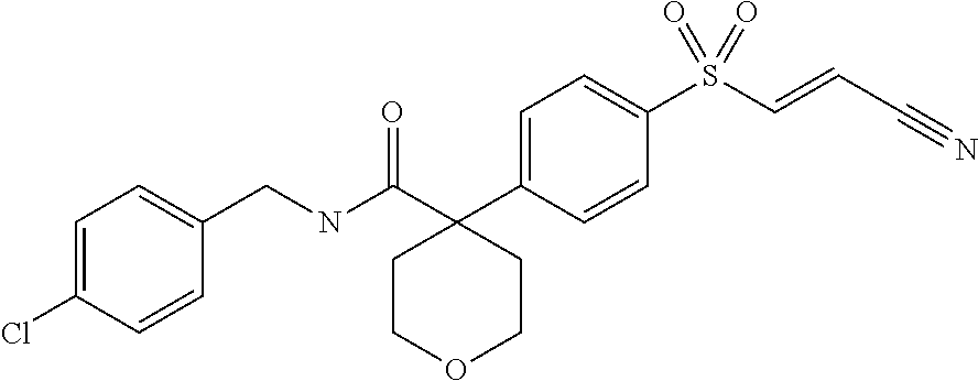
C1=C(C2(C(NCC3=CC=C(Cl)C=C3)=O)CCOCC2)C=CC(S(C=CC#N)(=O)=O)=C1
